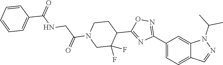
C1(C2=NOC(C3CCN(C(CNC(=O)C4=CC=CC=C4)=O)CC3(F)F)=N2)=CC=C2C(=C1)N(C(C)C)N=C2
